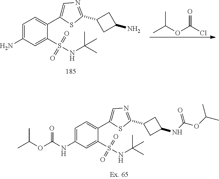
C1(C2CC(N)C2)=NC=C(C2=CC=C(N)C=C2S(=O)(=O)NC(C)(C)C)S1.CC(OC(Cl)=O)C.C1(C2CC(NC(OC(C)C)=O)C2)=NC=C(C2=CC=C(NC(OC(C)C)=O)C=C2S(=O)(=O)NC(C)(C)C)S1
